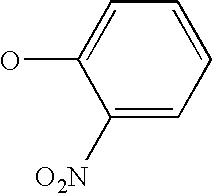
C1=C(O)C([O2N])=CC=C1
